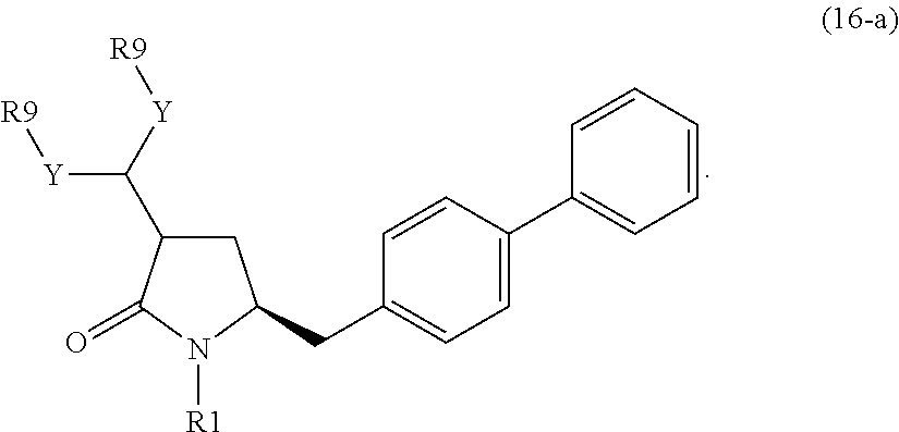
C1=CC(C2=CC=CC=C2)=CC=C1CC1CC(C([Y][R9])[Y][R9])C(=O)N1[R1]
